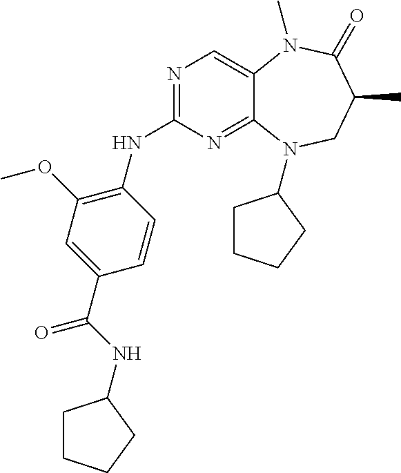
N1=C(NC2=C(OC)C=C(C(NC3CCCC3)=O)C=C2)N=C2C(=C1)N(C)C(=O)C(C)CN2C1CCCC1
